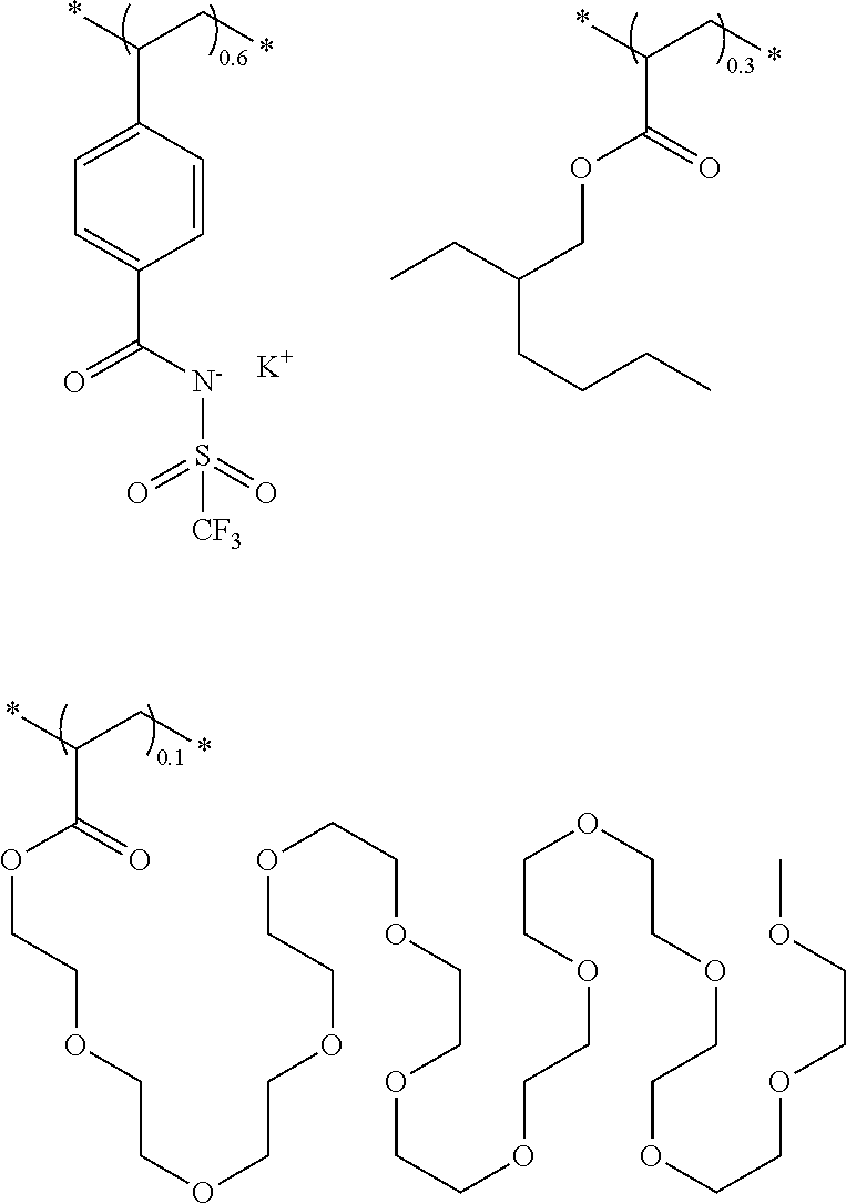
*C(C*)C(=O)OCCOCCOCCOCCOCCOCCOCCOCCOCCOCCOCCOCCOCCOC.*C(C*)C1=CC=C(C([N-]S(=O)(=O)[CF3])=O)C=C1.[K].*C(C*)C(=O)OCC(CCCC)CC
